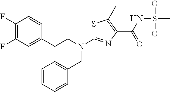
C1(CN(C2=NC(C(NS(C)(=O)=O)=O)=C(C)S2)CCC2=CC(F)=C(F)C=C2)=CC=CC=C1
